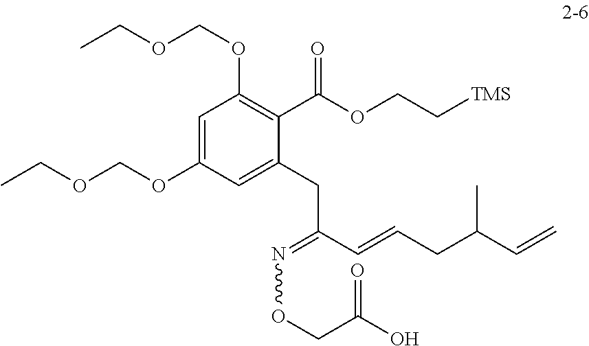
C1=C(OCOCC)C=C(CC(C=CCC(C=C)C)=NOCC(O)=O)C(C(OCC[TMS])=O)=C1OCOCC
